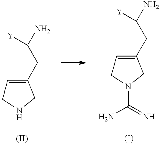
C1=C(CC(N)[Y])CNC1.C1=C(CC(N)[Y])CN(C(N)=N)C1
